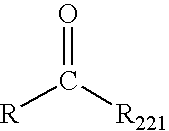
O=C([R221])[R]
